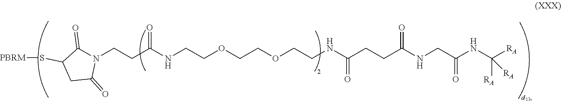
[PBRM]SC1C(=O)N(CCC(NCCOCCOCCNC(CCC(NCC(NC([RA])([RA])[RA])=O)=O)=O)=O)C(=O)C1
